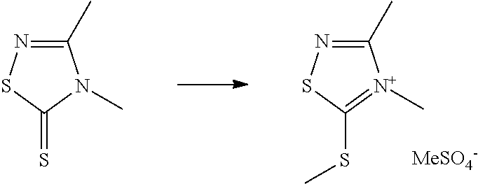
C1(C)=NSC(=S)N1C.C1(C)=NSC(SC)=[N+]1C.[MeSO4-]
